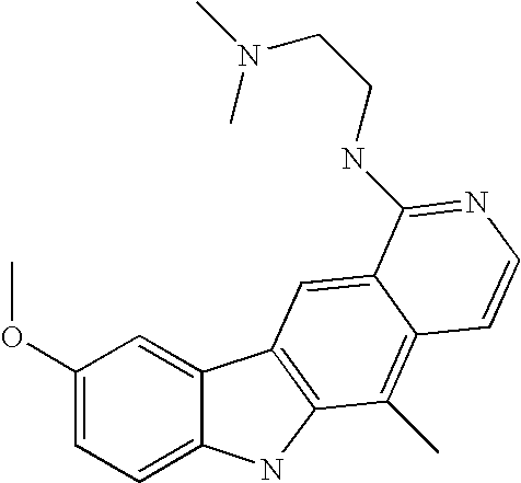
C1(OC)=CC=C2C(=C1)C1=C(N2)C(C)=C2C(=C1)C(NCCN(C)C)=NC=C2
